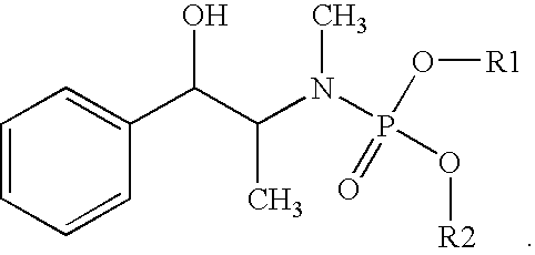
C1(C(C(N(P(O[R2])(O[R1])=O)C)C)O)=CC=CC=C1
